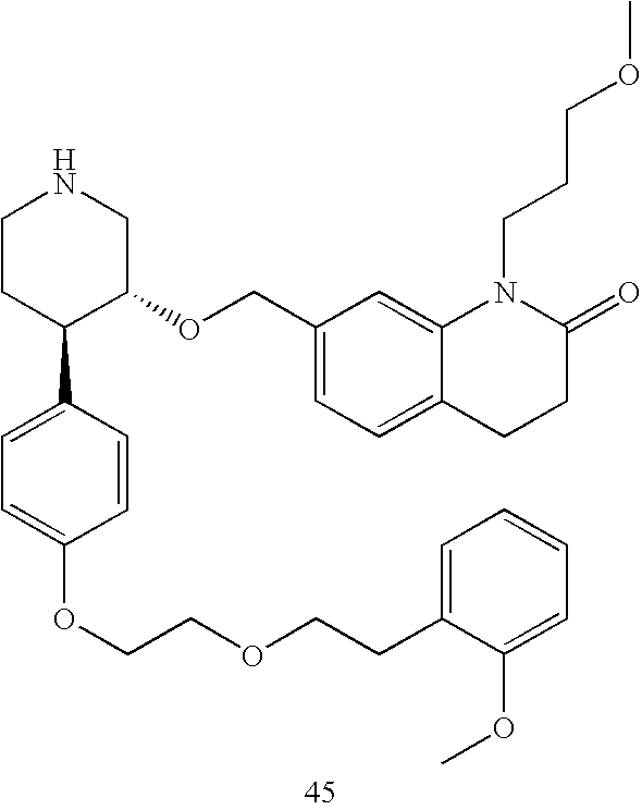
C1CC(C2=CC=C(OCCOCCC3=CC=CC=C3OC)C=C2)C(OCC2=CC=C3C(=C2)N(CCCOC)C(=O)CC3)CN1
